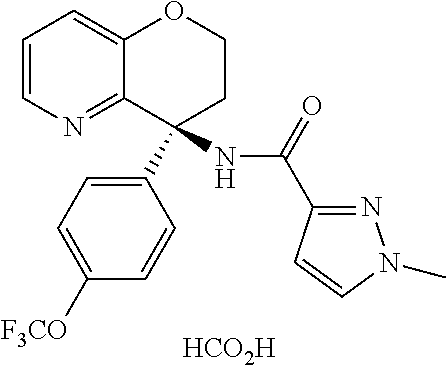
[HCO2H].C12=NC=CC=C1OCCC2(C1=CC=C([F3CO])C=C1)NC(C1=NN(C)C=C1)=O
